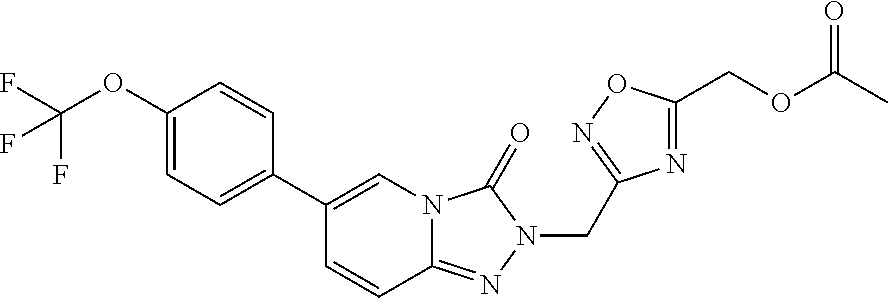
FC(F)(OC1=CC=C(C2=CN3C(=NN(CC4=NOC(COC(C)=O)=N4)C3=O)C=C2)C=C1)F
